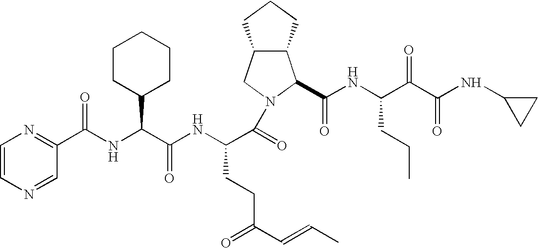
N1(C(=O)C(NC(C(NC(C2=NC=CN=C2)=O)C2CCCCC2)=O)CCC(=O)C=CC)C(C(NC(C(C(NC2CC2)=O)=O)CCC)=O)C2C(C1)CCC2
